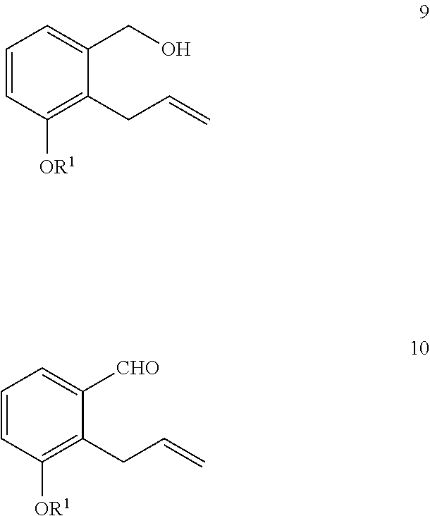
C1=CC([OR1])=C(CC=C)C(CO)=C1.C1=CC([OR1])=C(CC=C)C([CHO])=C1
